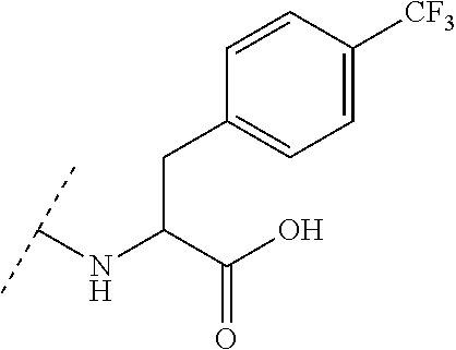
C(C(C(O)=O)NC(C)C)C1=CC=C([CF3])C=C1
